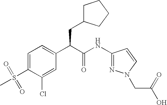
C1=C(S(=O)(C)=O)C(Cl)=CC(C(C(NC2=NN(CC(O)=O)C=C2)=O)CC2CCCC2)=C1
